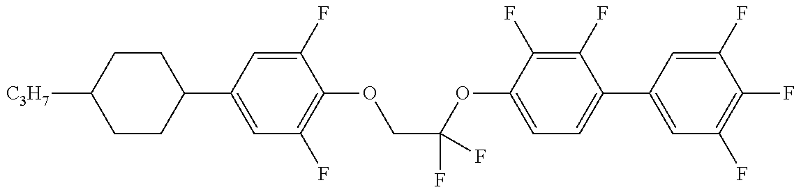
C1CC(C2=CC(F)=C(OCC(OC3=CC=C(C4=CC(F)=C(F)C(F)=C4)C(F)=C3F)(F)F)C(F)=C2)CCC1[C3H7]
